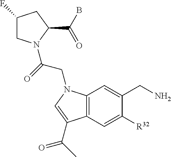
C1(F)CN(C(=O)CN2C3=C(C=C([R32])C(CN)=C3)C(C(=O)C)=C2)C(C(B)=O)C1
